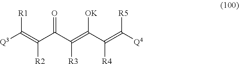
[Q3]C(=C(C(C(=C(C(=C([Q4])[R5])[R4])[OK])[R3])=O)[R2])[R1]
